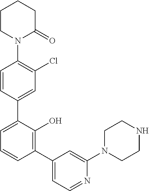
C1=CC(C2=CC=CC(C3=CC=NC(N4CCNCC4)=C3)=C2O)=CC(Cl)=C1N1C(=O)CCCC1
